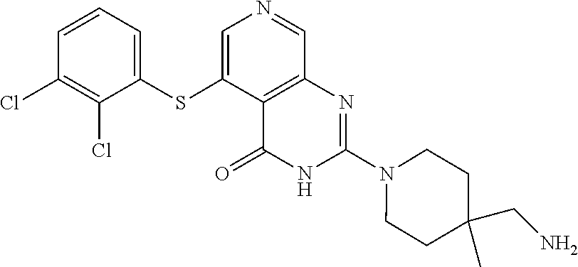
N1(C2=NC3=C(C(SC4=CC=CC(Cl)=C4Cl)=CN=C3)C(=O)N2)CCC(CN)(C)CC1
